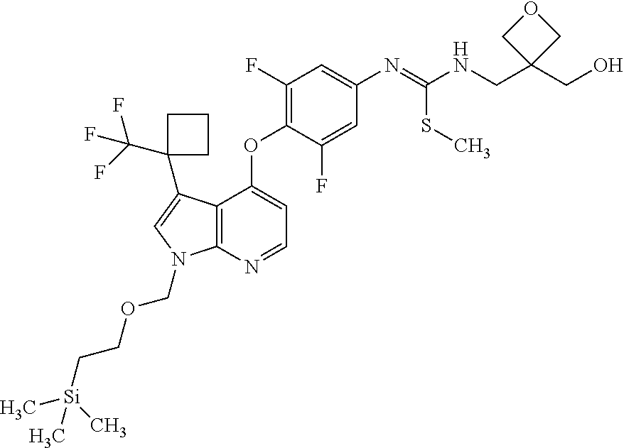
C1(F)=C(OC2=CC=NC3=C2C(C2(C(F)(F)F)CCC2)=CN3COCC[Si](C)(C)C)C(F)=CC(N=C(NCC2(CO)COC2)SC)=C1
